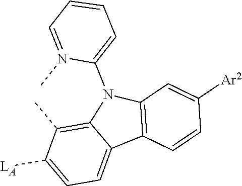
C12=C(C)C([LA])=CC=C1C1=C(N2C2=CC=CC=N2C)C=C([Ar2])C=C1
